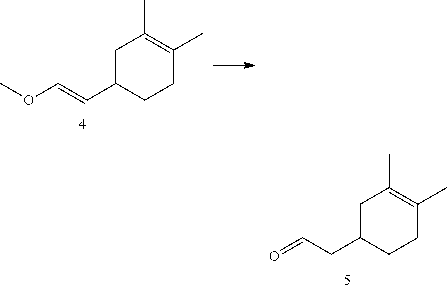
C1C(C=COC)CCC(C)=C1C.C1C(CC=O)CCC(C)=C1C
